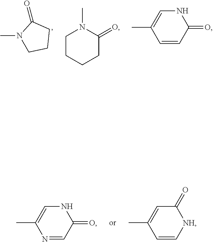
CN1CCCC1=O.C1CCCC(=O)N1C.C1=CC(=O)NC=C1C.N1=CC(=O)NC=C1C.C1=C[NH]C(=O)C=C1C
